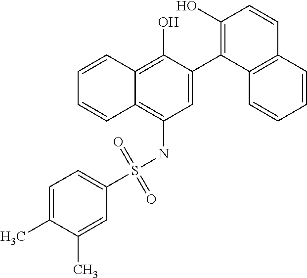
C1=C(C2=C(O)C=CC3=C2C=CC=C3)C(O)=C2C(=C1NS(C1=CC=C(C)C(C)=C1)(=O)=O)C=CC=C2
